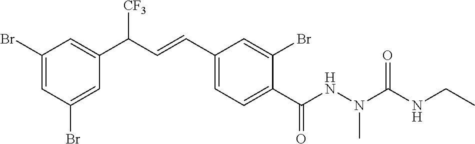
C1(Br)=CC(Br)=CC(C(C=CC2=CC=C(C(NN(C)C(=O)NCC)=O)C(Br)=C2)[CF3])=C1
